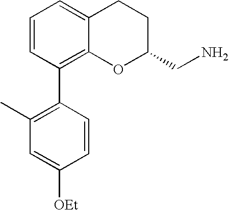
C1=CC(C2=C(C)C=C([OEt])C=C2)=C2C(=C1)CCC(CN)O2
